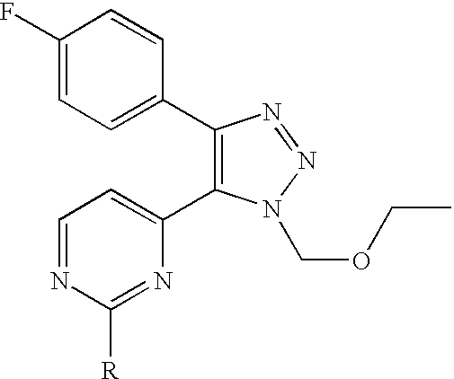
C1(C2=CC=C(F)C=C2)=C(C2=CC=NC([R])=N2)N(COCC)N=N1
